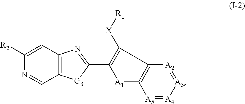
C12=C(C=C([R2])N=C1)N=C(C1=C([X][R1])C3=C([A1]1)[A5]=[A4][A3]=[A2]3)[G3]2
